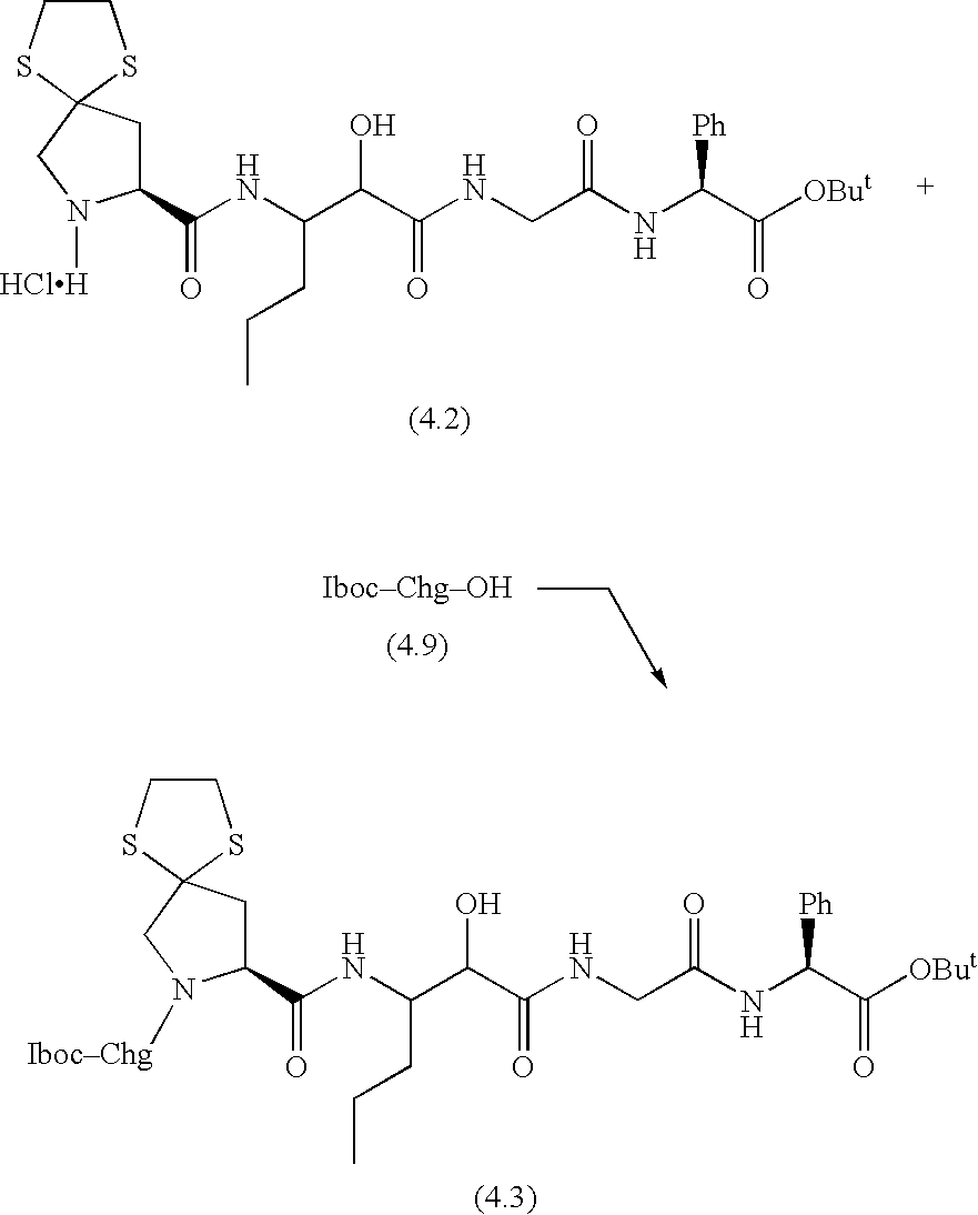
C1CSC2(S1)CC(C(NC(C(C(NCC(NC(C([OBut])=O)[Ph])=O)=O)O)CCC)=O)N([IbocChg])C2.C1CSC2(S1)CC(C(NC(C(C(NCC(NC(C([OBut])=O)[Ph])=O)=O)O)CCC)=O)N([HClH])C2
